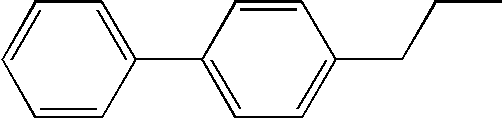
C1=CC(C2=CC=C(CCC)C=C2)=CC=C1
